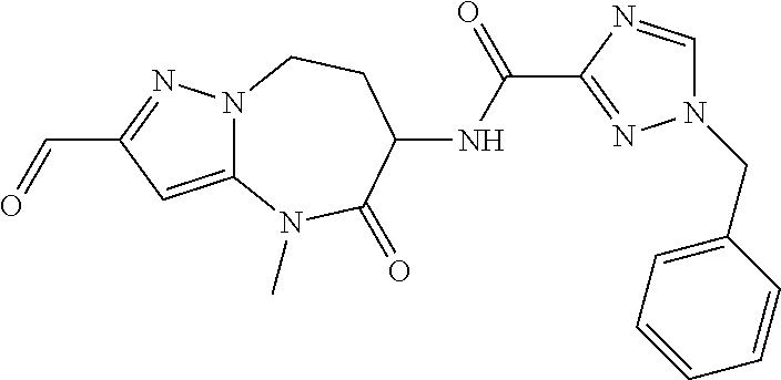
C12=CC(C=O)=NN1CCC(NC(C1=NN(CC3=CC=CC=C3)C=N1)=O)C(=O)N2C
